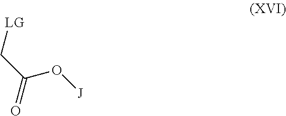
C(C(O[J])=O)[LG]
